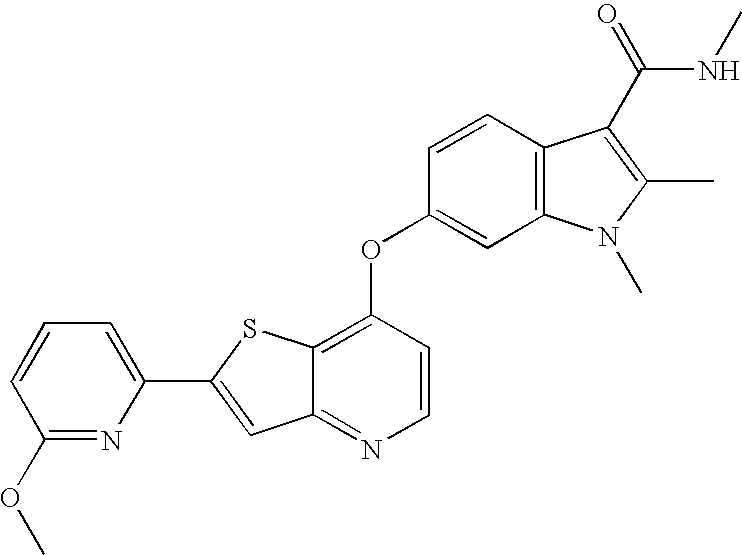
C12=NC=CC(OC3=CC4=C(C=C3)C(C(NC)=O)=C(C)N4C)=C1SC(C1=CC=CC(OC)=N1)=C2
